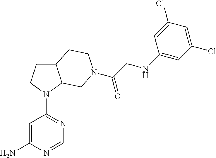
N1(C2=NC=NC(N)=C2)C2C(CC1)CCN(C(CNC1=CC(Cl)=CC(Cl)=C1)=O)C2
